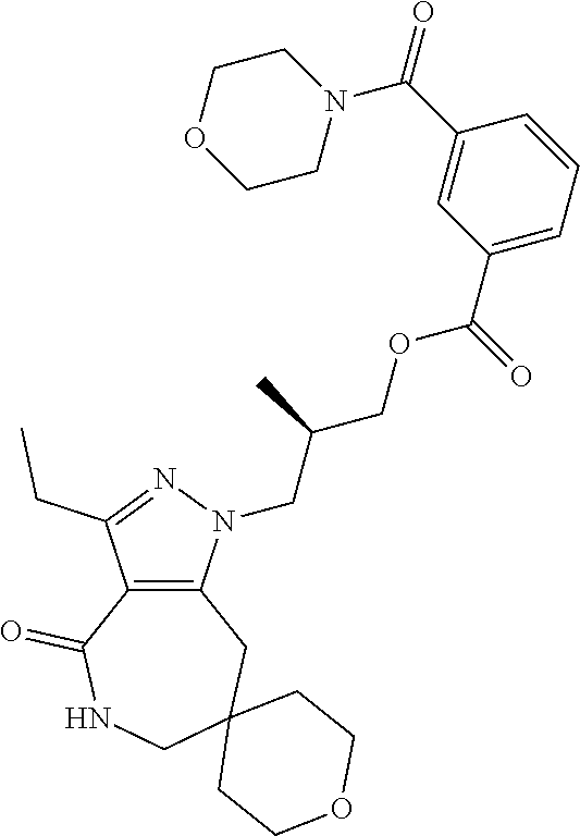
C12=C(N(CC(COC(C3=CC=CC(C(N4CCOCC4)=O)=C3)=O)C)N=C1CC)CC1(CNC2=O)CCOCC1
